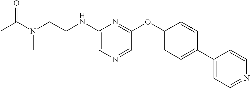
C1(NCCN(C)C(=O)C)=CN=CC(OC2=CC=C(C3=CC=NC=C3)C=C2)=N1
